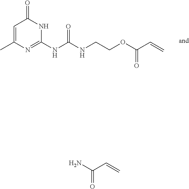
C1=C(C)N=C(NC(=O)NCCOC(=O)C=C)NC1=O.NC(=O)C=C
